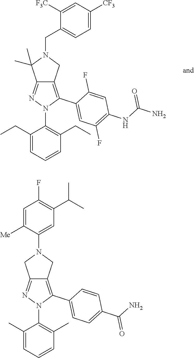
C12=NN(C3=C(CC)C=CC=C3CC)C(C3=CC(F)=C(NC(=O)N)C=C3F)=C1CN(CC1=CC=C([CF3])C=C1[F3C])C2(C)C.C12=NN(C3=C(C)C=CC=C3C)C(C3=CC=C(C(=O)N)C=C3)=C1CN(C1=CC(C(C)C)=C(F)C=C1[Me])C2
